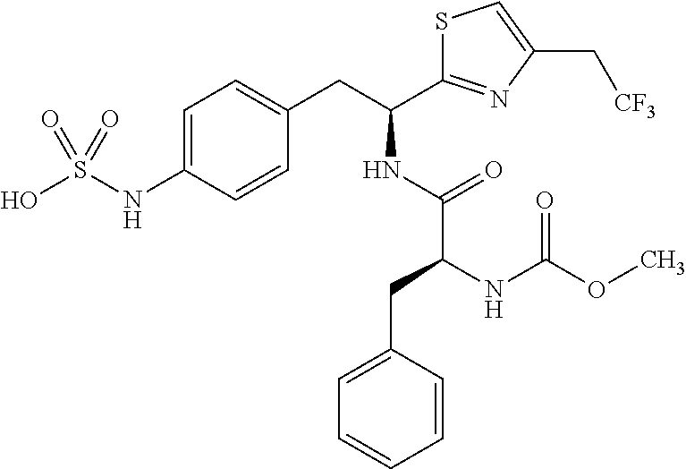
C1=C(NS(O)(=O)=O)C=CC(CC(C2=NC(C[CF3])=CS2)NC(C(CC2=CC=CC=C2)NC(OC)=O)=O)=C1
